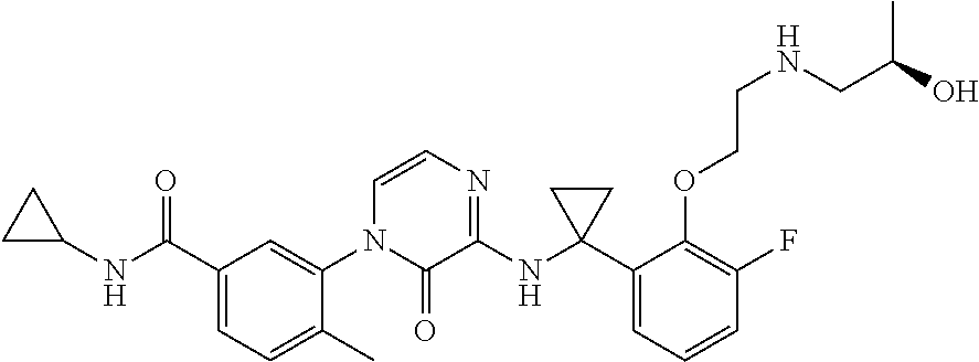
C1C(NC(C2=CC=C(C)C(N3C(=O)C(NC4(C5=CC=CC(F)=C5OCCNCC(O)C)CC4)=NC=C3)=C2)=O)C1
